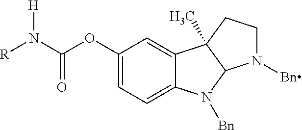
C1(OC(N([R])[H])=O)=CC=C2C(=C1)C1(C)C(N2[Bn])N([Bn])CC1
